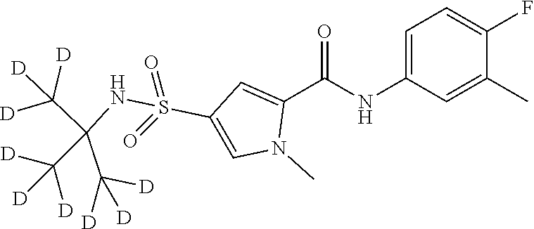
C1=C(NC(C2=CC(S(=O)(=O)NC(C([D])([D])[D])(C([D])([D])[D])C([D])([D])[D])=CN2C)=O)C=C(C)C(F)=C1
